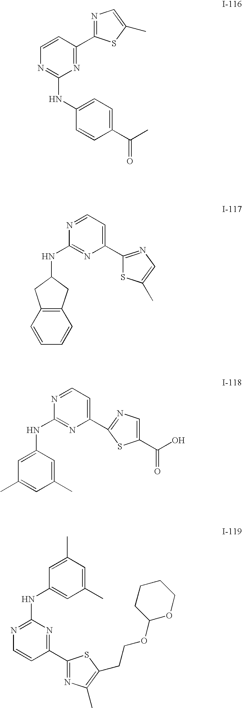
C1=CC(C2=NC=C(C)S2)=NC(NC2=CC=C(C(C)=O)C=C2)=N1.C1(C2=NC=C(C)S2)=CC=NC(NC2CC3=C(C2)C=CC=C3)=N1.C1(C2=NC=C(C(O)=O)S2)=CC=NC(NC2=CC(C)=CC(C)=C2)=N1.C1(C2=NC(C)=C(CCOC3OCCCC3)S2)=NC(NC2=CC(C)=CC(C)=C2)=NC=C1
